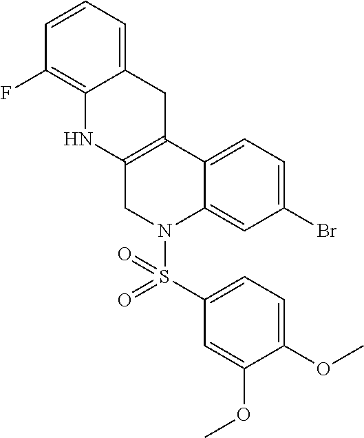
C12=CC=CC(F)=C1NC1=C(C2)C2=CC=C(Br)C=C2N(S(=O)(C2=CC=C(OC)C(OC)=C2)=O)C1
